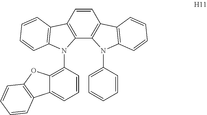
C1=CC2=C(C3=C1C1=C(N3C3=CC=CC=C3)C=CC=C1)N(C1=C3C(=CC=C1)C1=C(O3)C=CC=C1)C1=C2C=CC=C1
